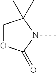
C1OC(=O)N(C)C1(C)C
